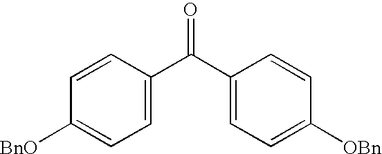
C1(C(C2=CC=C([OBn])C=C2)=O)=CC=C([BnO])C=C1
